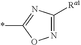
N1=C([Ra1])N=C(*)O1
